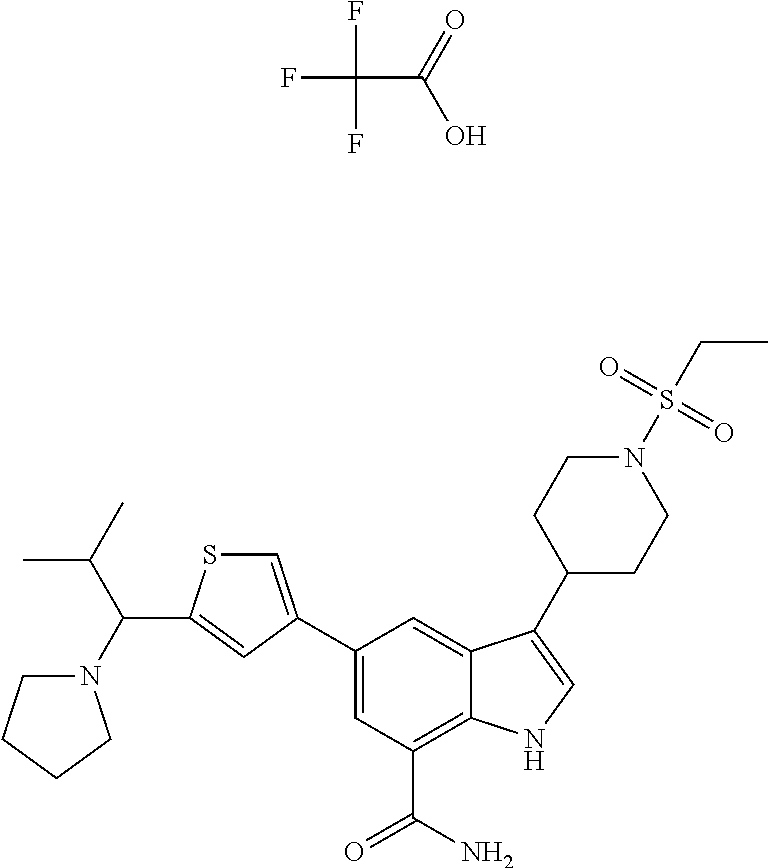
FC(F)(F)C(O)=O.C1=C(C2=CC(C(N)=O)=C3C(=C2)C(C2CCN(S(CC)(=O)=O)CC2)=CN3)C=C(C(N2CCCC2)C(C)C)S1
